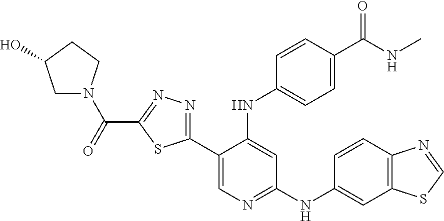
C(C1=NN=C(C2=CN=C(NC3=CC4=C(C=C3)N=CS4)C=C2NC2=CC=C(C(NC)=O)C=C2)S1)(=O)N1CC(O)CC1
